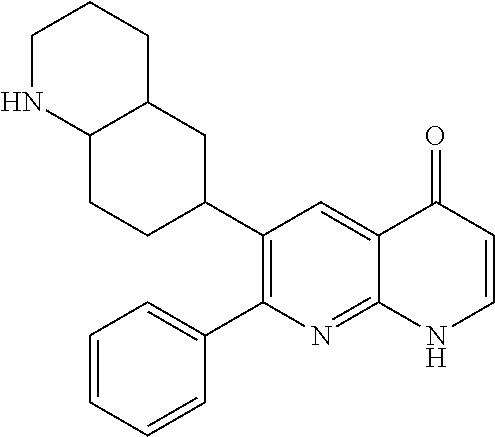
C12CCC(C3=C(C4=CC=CC=C4)N=C4C(=C3)C(=O)C=CN4)CC1CCCN2
